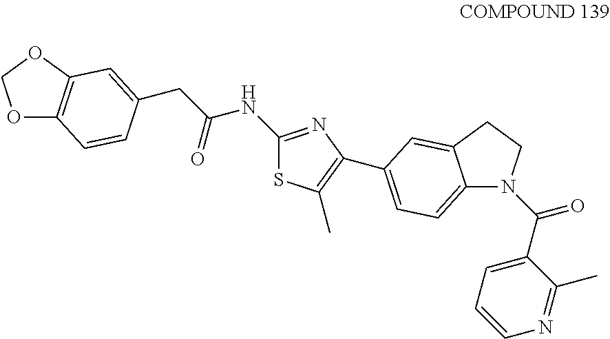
C1(NC(CC2=CC3=C(OCO3)C=C2)=O)=NC(C2=CC=C3N(C(C4=CC=CN=C4C)=O)CCC3=C2)=C(C)S1
